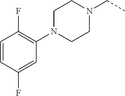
C1(N2CCN(CC)CC2)=C(F)C=CC(F)=C1
